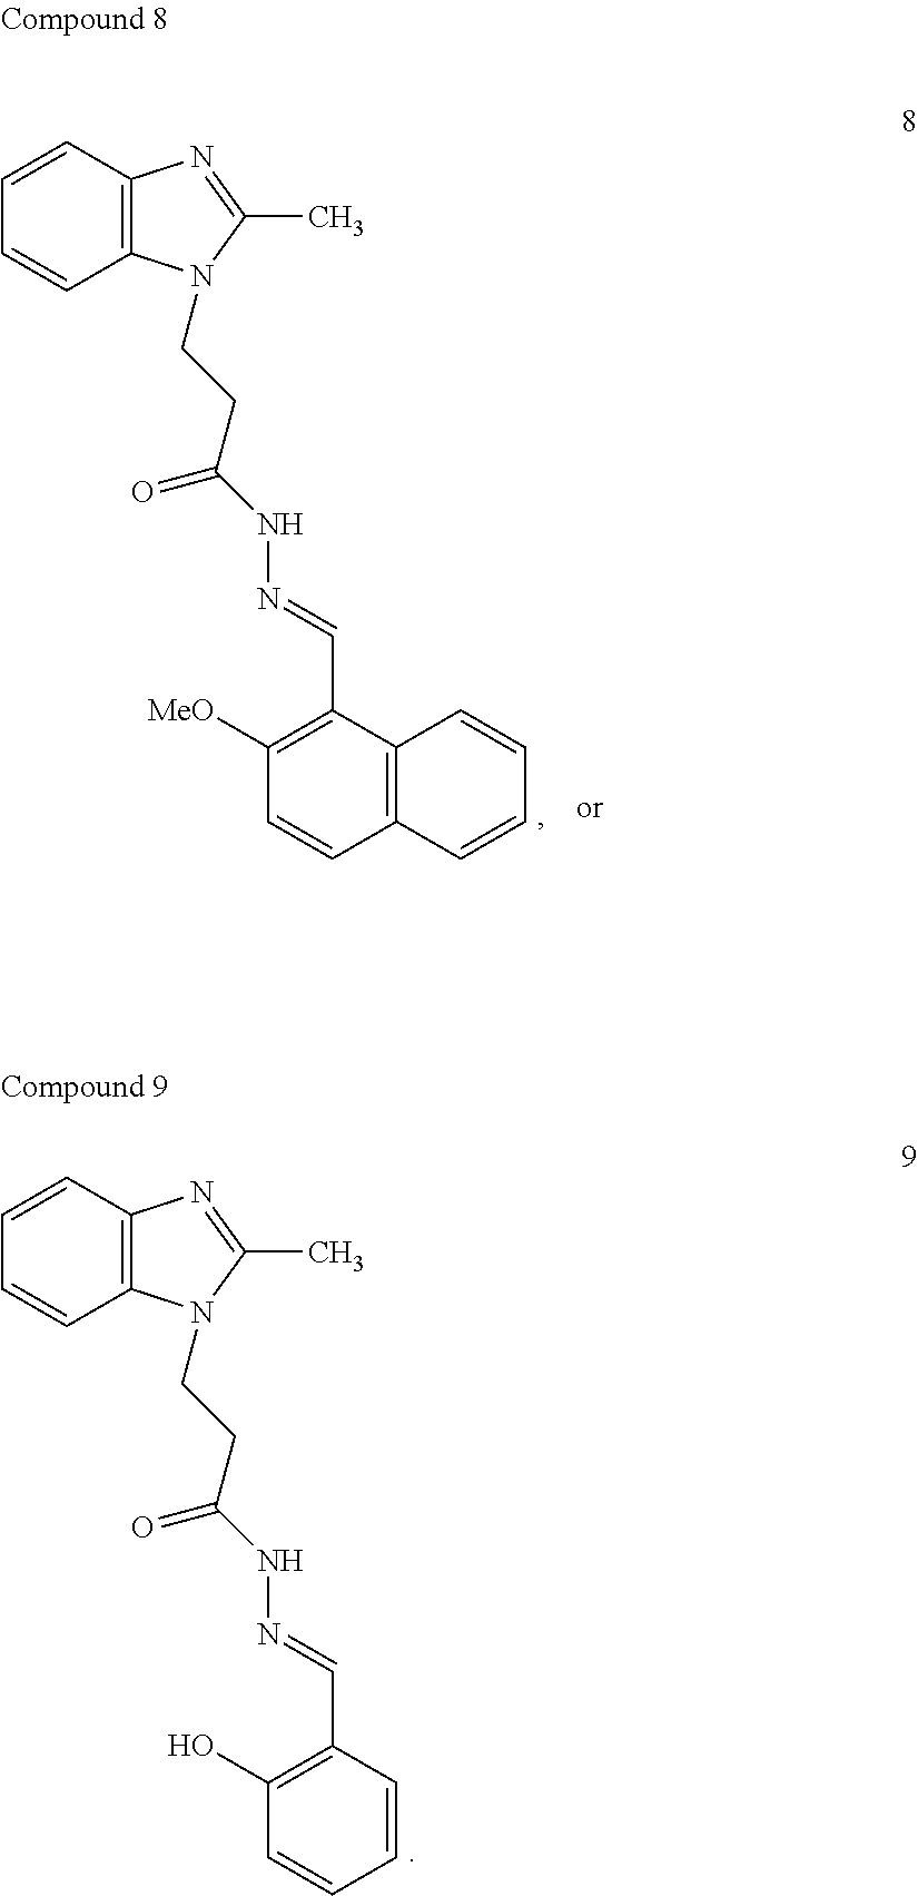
C1=CC2=C(C=C1)N=C(C)N2CCC(NN=CC1=C([MeO])C=CC2=C1C=CC=C2)=O.C1=CC2=C(C=C1)N=C(C)N2CCC(NN=CC1=C(O)C=CC=C1)=O
